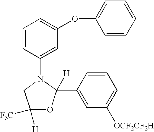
C1([H])([F3C])OC([H])(C2=CC([OCF2CF2H])=CC=C2)N(C2=CC(OC3=CC=CC=C3)=CC=C2)C1
